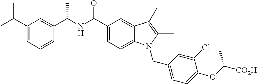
C1(C(NC(C2=CC(C(C)C)=CC=C2)C)=O)=CC=C2C(=C1)C(C)=C(C)N2CC1=CC=C(OC([CO2H])C)C(Cl)=C1
